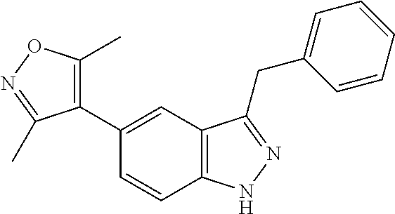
C12=C(C=C(C3=C(C)ON=C3C)C=C1)C(CC1=CC=CC=C1)=NN2
